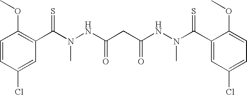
C1=CC(Cl)=CC(C(=S)N(C)NC(CC(NN(C(C2=CC(Cl)=CC=C2OC)=S)C)=O)=O)=C1OC
